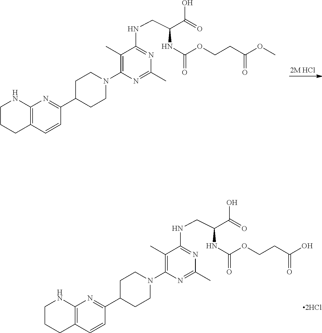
C1C(C2=NC3=C(C=C2)CCCN3)CCN(C2=C(C)C(NCC(C(O)=O)NC(OCCC(OC)=O)=O)=NC(C)=N2)C1.C1C(C2=NC3=C(C=C2)CCCN3)CCN(C2=C(C)C(NCC(C(O)=O)NC(OCCC(O)=O)=O)=NC(C)=N2)C1
